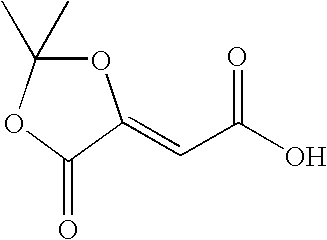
O=C1C(=CC(O)=O)OC(C)(C)O1
